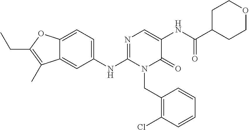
C1(NC2=NC=C(NC(C3CCOCC3)=O)C(=O)N2CC2=C(Cl)C=CC=C2)=CC=C2C(=C1)C(C)=C(CC)O2
